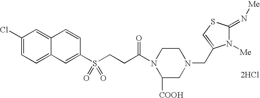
C1(Cl)=CC=C2C(=C1)C=CC(S(CCC(N1C([COOH])CN(CC3=CSC(=N[Me])N3[Me])CC1)=O)(=O)=O)=C2.[2HCl]
